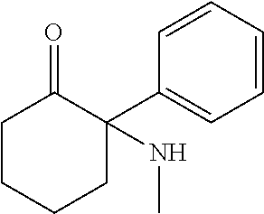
C1CCCC(C2=CC=CC=C2)(NC)C1=O
